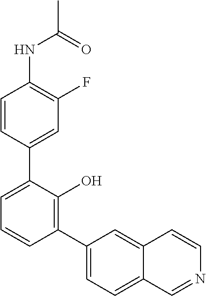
CC(=O)NC1=C(F)C=C(C2=CC=CC(C3=CC=C4C(=C3)C=CN=C4)=C2O)C=C1
